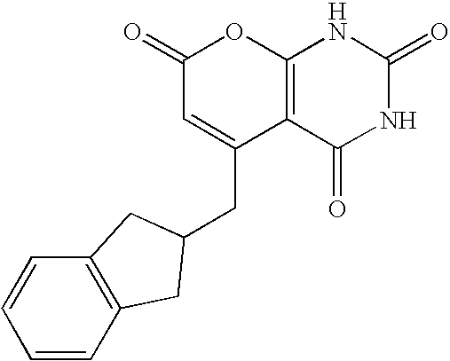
C1(=O)C=C(CC2CC3=C(C=CC=C3)C2)C2=C(O1)NC(=O)NC2=O
